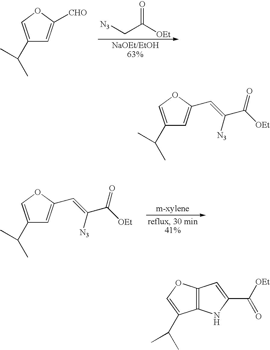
C1=C(C=C(C([OEt])=O)[N3])OC=C1C(C)C.C(C([OEt])=O)[N3].C1=C([CHO])OC=C1C(C)C.C1=C(C=C(C([OEt])=O)[N3])OC=C1C(C)C.C12=C(C=C(C([OEt])=O)N1)OC=C2C(C)C
